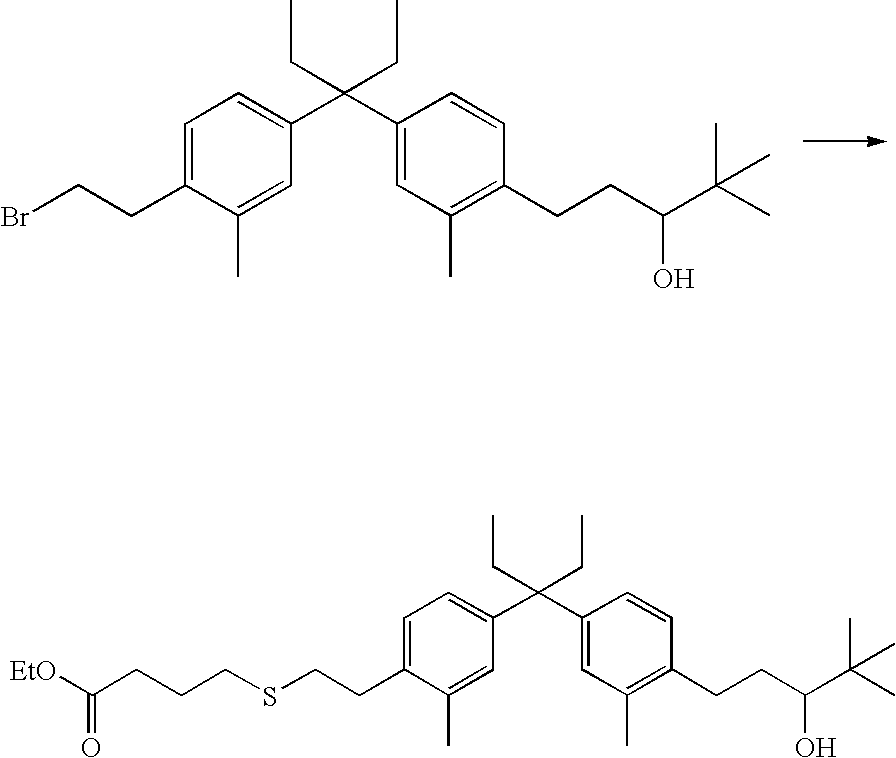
C1=C(CCBr)C(C)=CC(C(C2=CC(C)=C(CCC(O)C(C)(C)C)C=C2)(CC)CC)=C1.C1=C(CCSCCCC([EtO])=O)C(C)=CC(C(C2=CC(C)=C(CCC(O)C(C)(C)C)C=C2)(CC)CC)=C1
